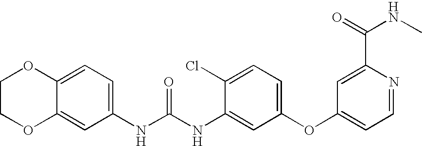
C12=CC(NC(NC3=CC(OC4=CC=NC(C(NC)=O)=C4)=CC=C3Cl)=O)=CC=C1OCCO2
